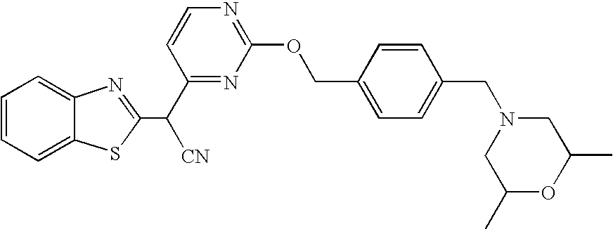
C1=CC=C2C(=C1)N=C(C(C1=NC(OCC3=CC=C(CN4CC(C)OC(C)C4)C=C3)=NC=C1)[CN])S2
